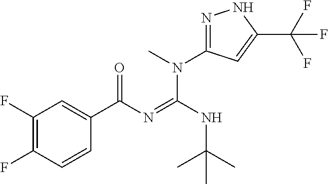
C1(F)=C(F)C=CC(C(N=C(NC(C)(C)C)N(C2=NNC(C(F)(F)F)=C2)C)=O)=C1
